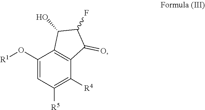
C1(O[R1])=CC([R5])=C([R4])C2=C1C(O)C(F)C2=O
